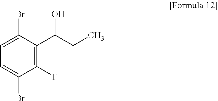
C1(F)=C(C(CC)O)C(Br)=CC=C1Br
